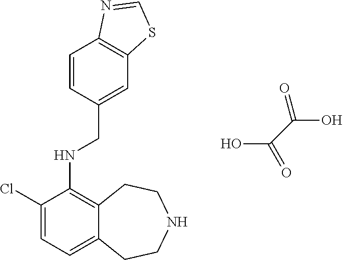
ClC1=CC=C2C(=C1NCC1=CC3=C(C=C1)N=CS3)CCNCC2.OC(=O)C(=O)O
